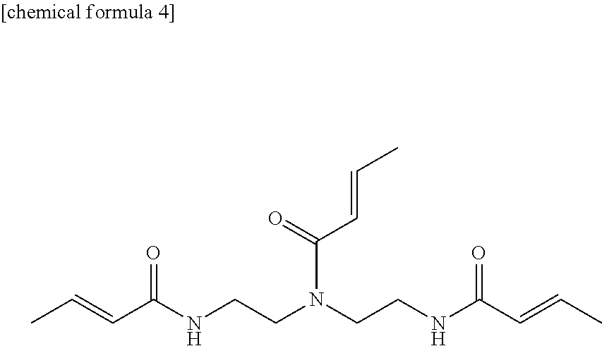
C(NC(C=CC)=O)CN(CCNC(C=CC)=O)C(=O)C=CC
